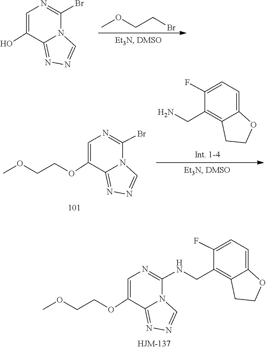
C1(NCC2=C3C(=CC=C2F)OCC3)=NC=C(OCCOC)C2=NN=CN12.COCCBr.C1(Br)=NC=C(O)C2=NN=CN12.C1(Br)=NC=C(OCCOC)C2=NN=CN12.C1(F)=CC=C2OCCC2=C1CN
